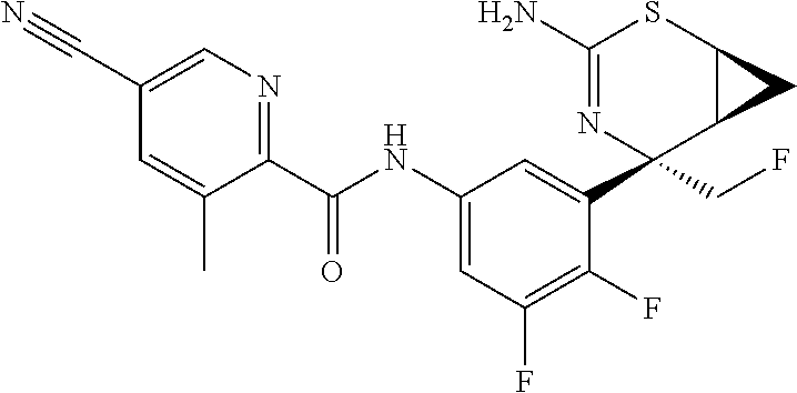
C1(N)=NC(C2=CC(NC(C3=NC=C(C#N)C=C3C)=O)=CC(F)=C2F)(CF)C2C(S1)C2
